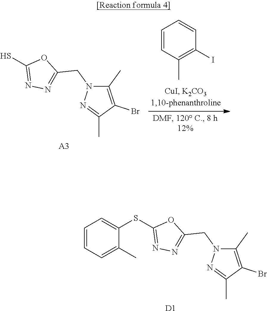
C1=CC(C)=C(I)C=C1.C1(C)=C(Br)C(C)=NN1CC1=NN=C(S)O1.[A3].C1(C)=C(Br)C(C)=NN1CC1=NN=C(SC2=CC=CC=C2C)O1.[D1]
